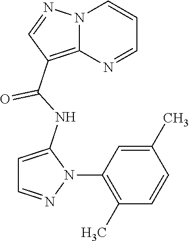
N12C(=C(C(NC3=CC=NN3C3=C(C)C=CC(C)=C3)=O)C=N1)N=CC=C2
